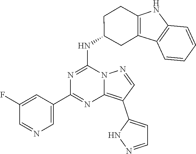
C1(C2=CN=CC(F)=C2)=NC2=C(C3=CC=NN3)C=NN2C(NC2CC3=C(CC2)NC2=C3C=CC=C2)=N1
